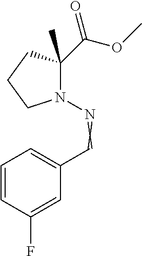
N1(N=CC2=CC=CC(F)=C2)CCCC1(C)C(=O)OC
